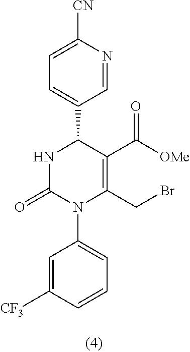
C1=C([CF3])C=CC=C1N1C(=O)NC(C2=CC=C([CN])N=C2)C(C([OMe])=O)=C1CBr
